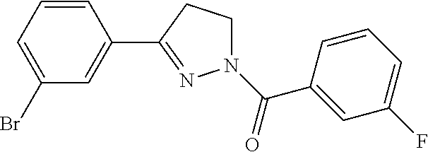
C1=CC=C(Br)C=C1C1=NN(C(=O)C2=CC(F)=CC=C2)CC1
